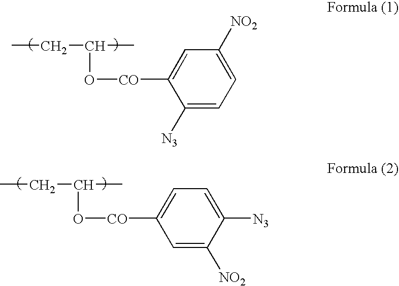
CCC(C)O[CO]C1=CC([NO2])=CC=C1[N3].CCC(C)O[CO]C1=CC=C([N3])C([NO2])=C1
